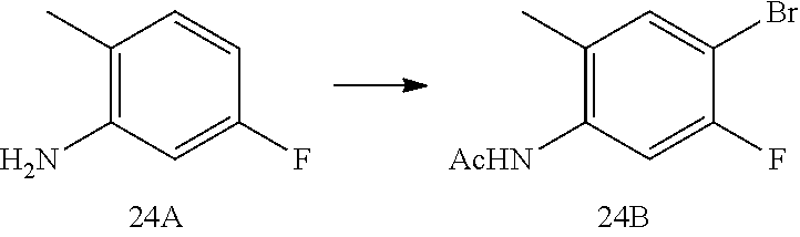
C1(C)=C(N)C=C(F)C=C1.C1(C)=C([AcHN])C=C(F)C(Br)=C1
